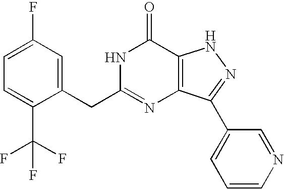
C1=C(CC2=NC3=C(C(=O)N2)NN=C3C2=CC=CN=C2)C(C(F)(F)F)=CC=C1F
